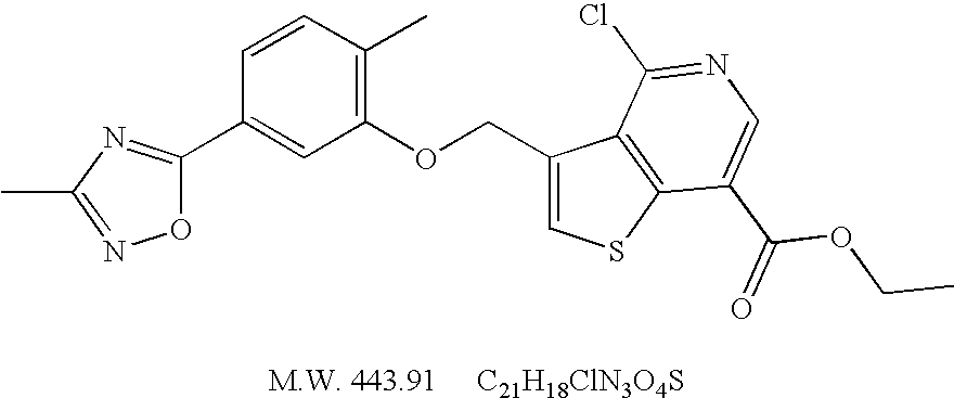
N1=C(C)N=C(C2=CC(OCC3=CSC4=C3C(Cl)=NC=C4C(OCC)=O)=C(C)C=C2)O1
